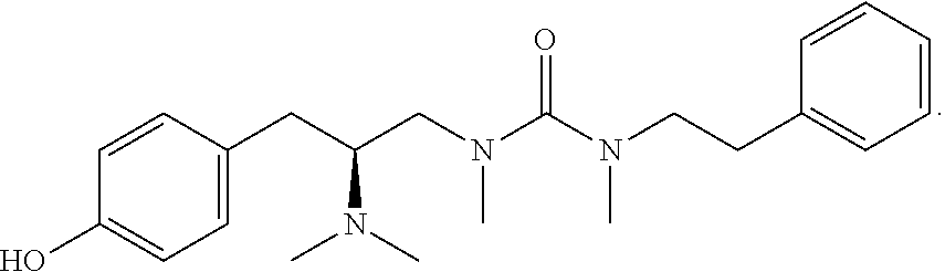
C1=C(CC(N(C)C)CN(C(=O)N(CCC2=CC=CC=C2)C)C)C=CC(O)=C1
